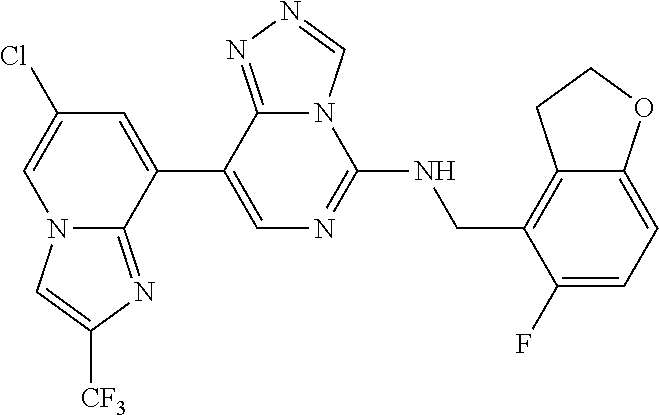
C1(C2=CC(Cl)=CN3C2=NC([CF3])=C3)=CN=C(NCC2=C3C(=CC=C2F)OCC3)N2C1=NN=C2
